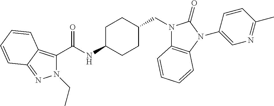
N1(CC)C(C(NC2CCC(CN3C4=C(N(C5=CN=C(C)C=C5)C3=O)C=CC=C4)CC2)=O)=C2C(=N1)C=CC=C2
